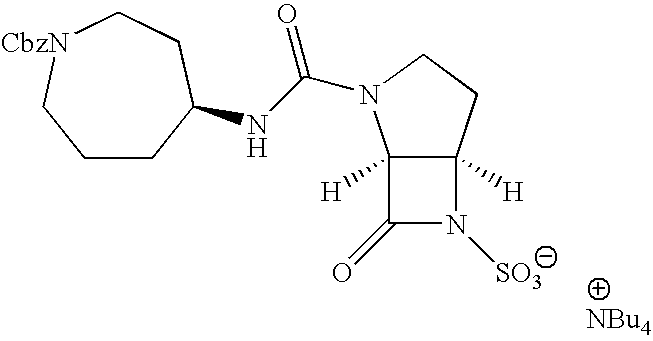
C12([H])C(=O)N([SO3])C1([H])CCN2C(NC1CCC[CbzN]CC1)=O
